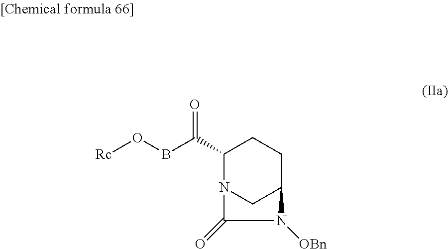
O=C(C1N2CC(CC1)N([OBn])C2=O)BO[Rc]
